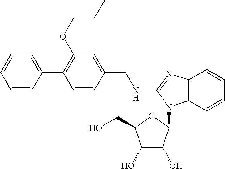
C1=C(C2=C(OCCC)C=C(CNC3=NC4=C(C=CC=C4)N3C3C(O)C(O)C(CO)O3)C=C2)C=CC=C1
